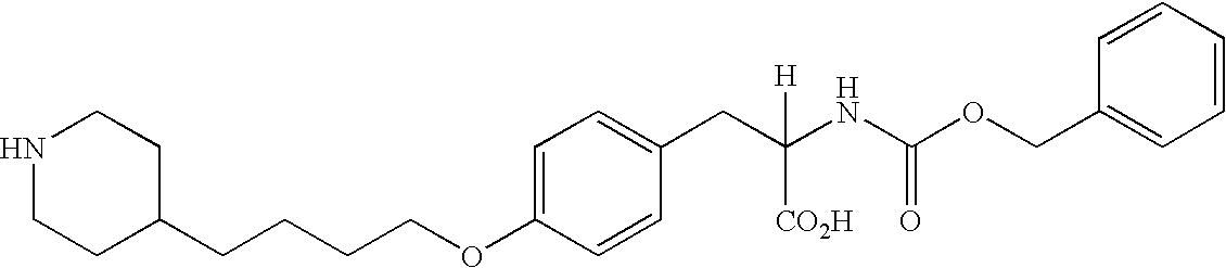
N1CCC(CCCCOC2=CC=C(CC(NC(OCC3=CC=CC=C3)=O)([H])[CO2H])C=C2)CC1
